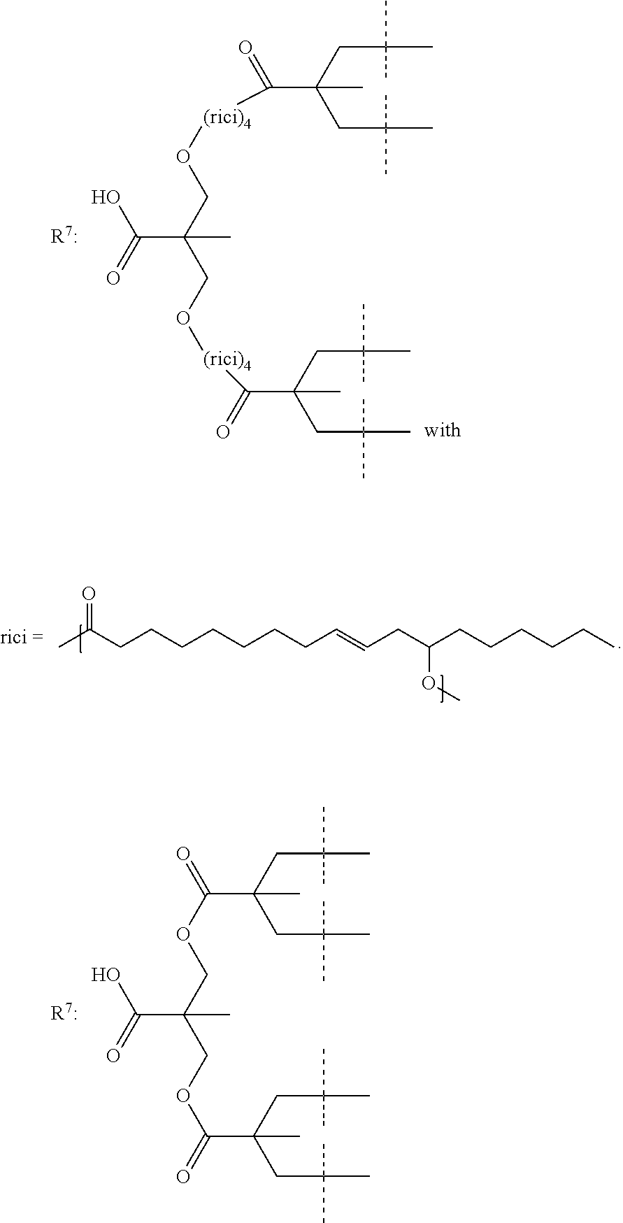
C(C(CO[(rici)4]C(=O)C(CC(C)(C)C)(CC(C)(C)C)C)(CO[(rici)4]C(=O)C(CC(C)(C)C)(CC(C)(C)C)C)C)(=O)O.O=C(C)CCCCCCCC=CCC(CCCCCC)OC.C(C(COC(=O)C(CC(C)(C)C)(CC(C)(C)C)C)(COC(=O)C(CC(C)(C)C)(CC(C)(C)C)C)C)(=O)O
